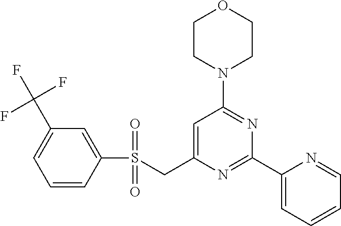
C1CN(C2=NC(C3=CC=CC=N3)=NC(CS(C3=CC(C(F)(F)F)=CC=C3)(=O)=O)=C2)CCO1
